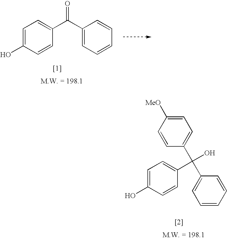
C1=C(O)C=CC(C(C2=CC=CC=C2)=O)=C1.C1=C([MeO])C=CC(C(C2=CC=CC=C2)(O)C2=CC=C(O)C=C2)=C1
